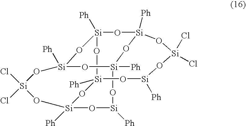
O1[Si]2([Ph])O[Si]3([Ph])O[Si]([Ph])O[Si]4([Ph])O[Si]([Ph])(O[Si](Cl)(Cl)O3)O[Si]1([Ph])O[Si]([Ph])(O4)O[Si](Cl)(Cl)O[Si]([Ph])O2
